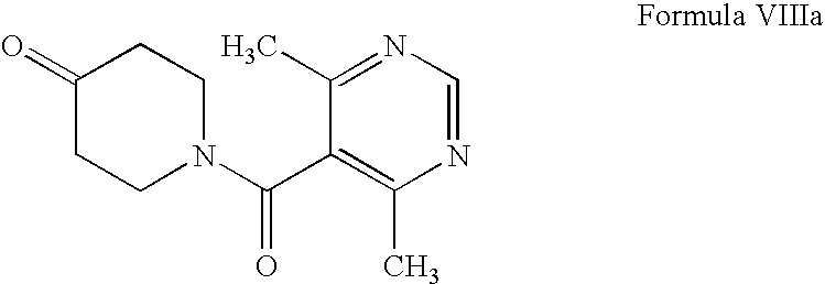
C1(=O)CCN(C(=O)C2=C(C)N=CN=C2C)CC1
